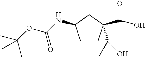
C1CC(C(O)=O)(C(C)O)CC1NC(OC(C)(C)C)=O
